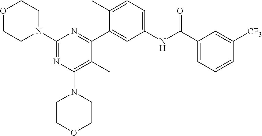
O1CCN(C2=NC(N3CCOCC3)=C(C)C(C3=CC(NC(C4=CC=CC([CF3])=C4)=O)=CC=C3C)=N2)CC1
